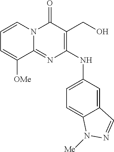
C1=C2C(=CC(NC3=C(CO)C(=O)N4C(=N3)C([OMe])=CC=C4)=C1)C=NN2[Me]
